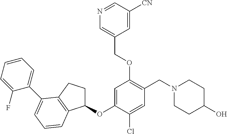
C1=C(OC2CCC3=C2C=CC=C3C2=CC=CC=C2F)C(Cl)=CC(CN2CCC(O)CC2)=C1OCC1=CN=CC([CN])=C1
